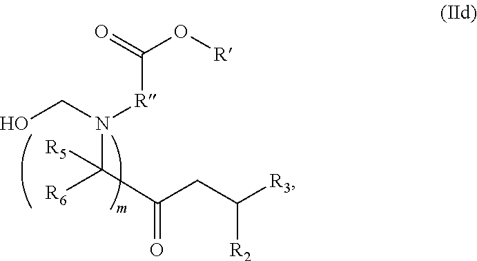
[R6]C(C(CC([R3])[R2])=O)(N(CO)[R]C(O[R])=O)[R5]
